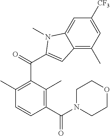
C12=C(C)C=C([CF3])C=C1N(C)C(C(C1=C(C)C=CC(C(N3CCOCC3)=O)=C1C)=O)=C2
